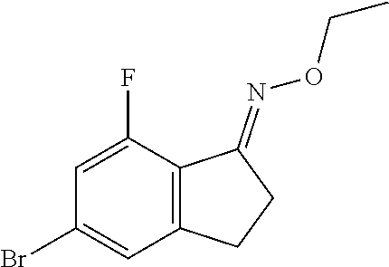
BrC1=CC2=C(C(F)=C1)C(=NOCC)CC2
